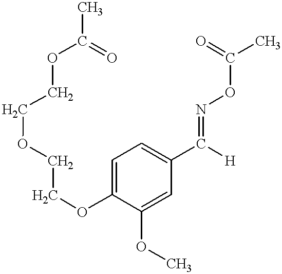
C1(OC)=CC(C([H])=NOC(C)=O)=CC=C1OCCOCCOC(C)=O
